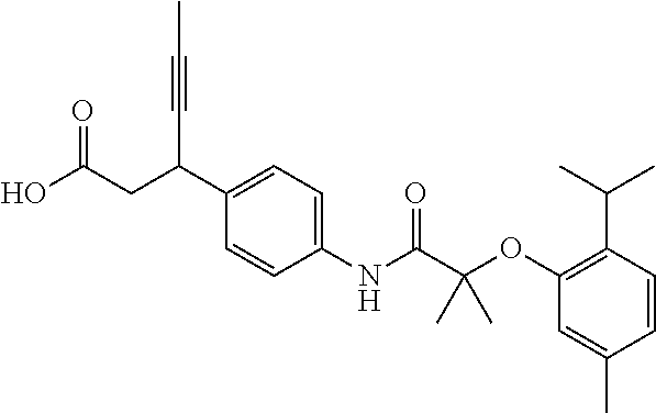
C1(C(CC(O)=O)C#CC)=CC=C(NC(C(OC2=C(C(C)C)C=CC(C)=C2)(C)C)=O)C=C1
